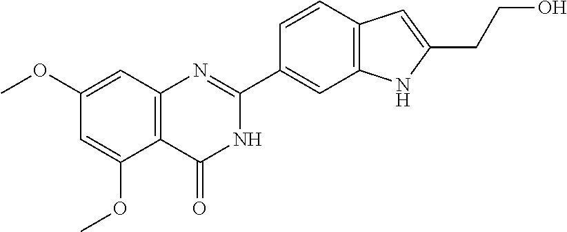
C12=C(C=C(OC)C=C1OC)N=C(C1=CC3=C(C=C1)C=C(CCO)N3)NC2=O
